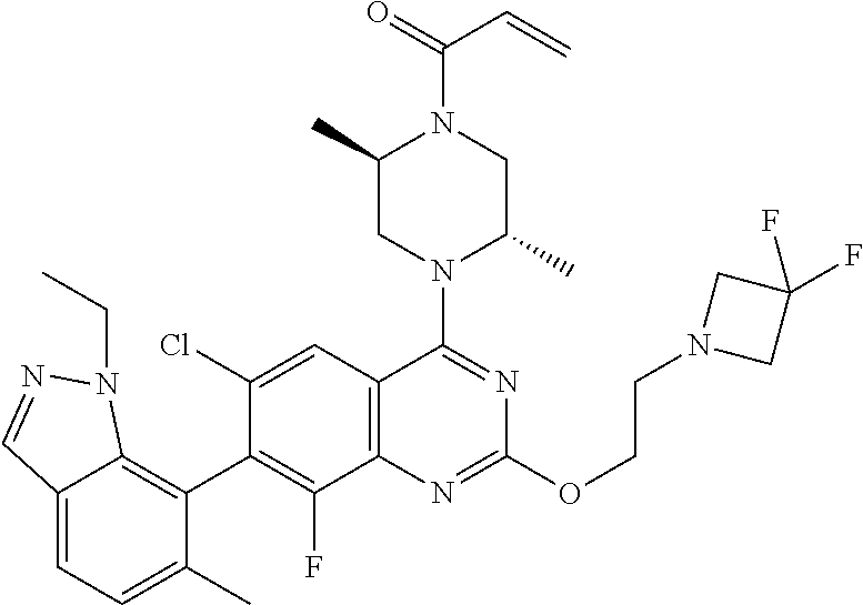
C12=CC=C(C)C(C3=C(F)C4=C(C=C3Cl)C(N3C(C)CN(C(=O)C=C)C(C)C3)=NC(OCCN3CC(F)(F)C3)=N4)=C1N(CC)N=C2
